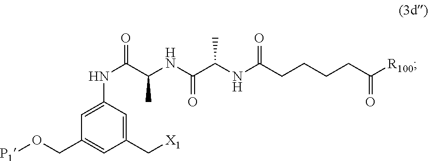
C1(CO[P1])=CC(C[X1])=CC(NC(C(NC(C(NC(CCCCC([R100])=O)=O)C)=O)C)=O)=C1
